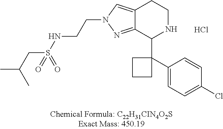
Cl.C12=NN(CCNS(CC(C)C)(=O)=O)C=C1CCNC2C1(C2=CC=C(Cl)C=C2)CCC1
